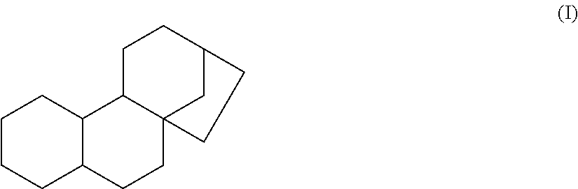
C1CCC2C(C1)C1C3(CC2)CC(CC1)CC3
